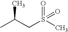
CC(CS(C)(=O)=O)C
